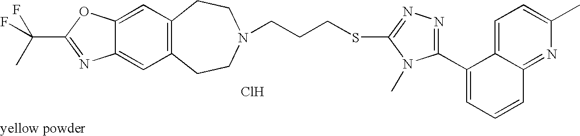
C12=C(C=C3C(=C1)N=C(C(F)(F)C)O3)CCN(CCCSC1=NN=C(C3=CC=CC4=NC(C)=CC=C34)N1C)CC2.Cl
